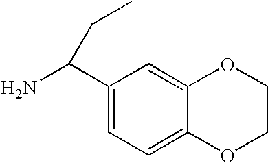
C1(C(N)CC)=CC=C2C(=C1)OCCO2
